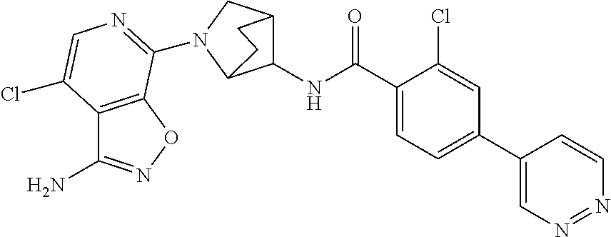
C1(C(NC2C3CN(C4=NC=C(Cl)C5=C4ON=C5N)C2CC3)=O)=CC=C(C2=CN=NC=C2)C=C1Cl
